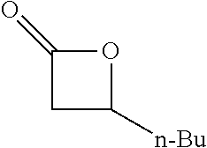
C1C([n-Bu])OC1=O
